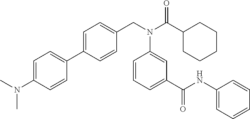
C1=C(N(C)C)C=CC(C2=CC=C(CN(C(C3CCCCC3)=O)C3=CC(C(=O)NC4=CC=CC=C4)=CC=C3)C=C2)=C1
